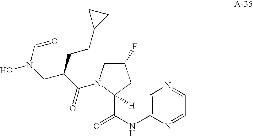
C1(C(NC2=CN=CC=N2)=O)([H])CC(F)CN1C(C(CCC1CC1)CN(O)C=O)=O
